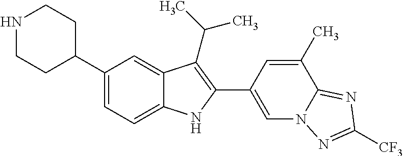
N1CCC(C2=CC=C3C(=C2)C(C(C)C)=C(C2=CN4C(=NC([CF3])=N4)C(C)=C2)N3)CC1
